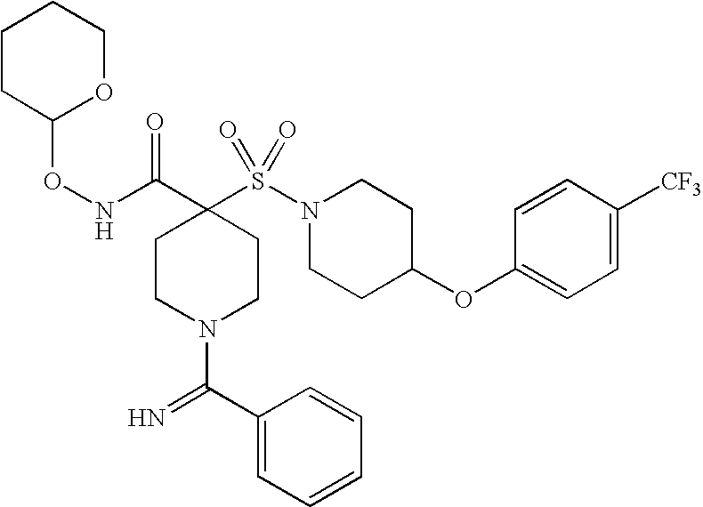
C1(OC2CCN(S(=O)(=O)C3(C(=O)NOC4OCCCC4)CCN(C(=N)C4=CC=CC=C4)CC3)CC2)=CC=C([CF3])C=C1
